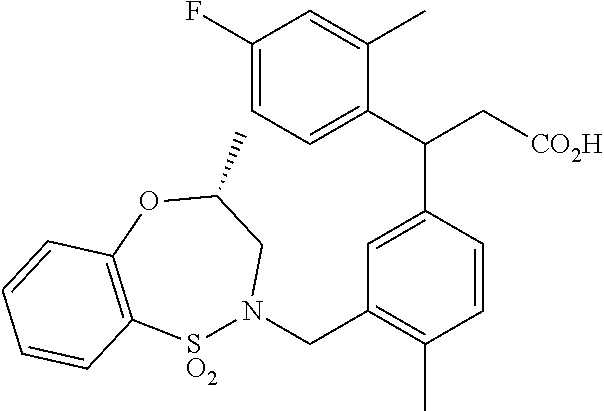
C1(F)=CC=C(C(C2=CC(CN3[SO2]C4=C(OC(C)C3)C=CC=C4)=C(C)C=C2)C[CO2H])C(C)=C1
